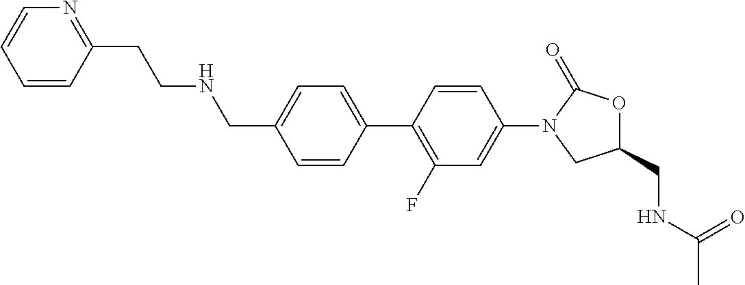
C1(CNC(=O)C)OC(=O)N(C2=CC(F)=C(C3=CC=C(CNCCC4=NC=CC=C4)C=C3)C=C2)C1
